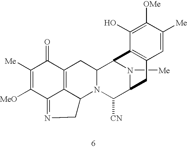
C1([Me])=C([MeO])C2=NCC3C2=C(C1=O)CC1N3C([CN])C2N([Me])C1C1=C(C2)C=C([Me])C([OMe])=C1O
